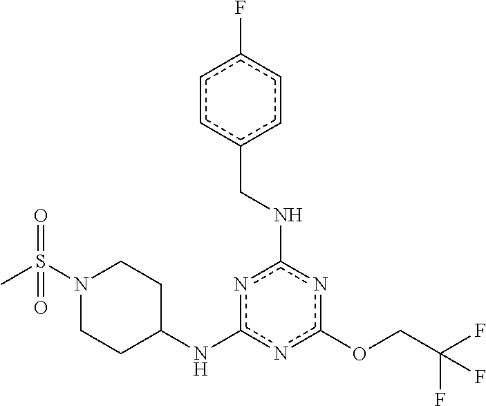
O(c1nc(NCc2ccc(F)cc2)nc(NC2CCN(S(C)(=O)=O)CC2)n1)CC(F)(F)F
